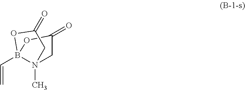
C(B12N(C)(CC(=O)O1)CC(=O)O2)=C
